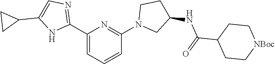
C1(C2=CC=CC(N3CC(NC(C4CC[NBoc]CC4)=O)CC3)=N2)=NC=C(C2CC2)N1
